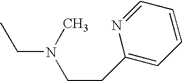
C(N(CCC1=CC=CC=N1)C)C
